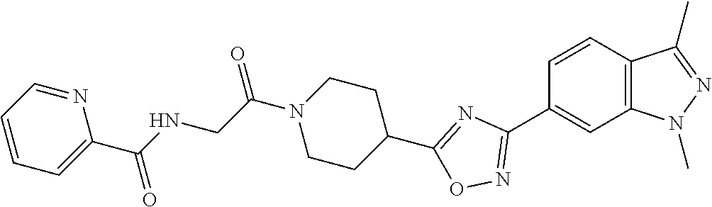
C1=CC2=C(C=C1C1=NOC(C3CCN(C(CNC(C4=CC=CC=N4)=O)=O)CC3)=N1)N(C)N=C2C
